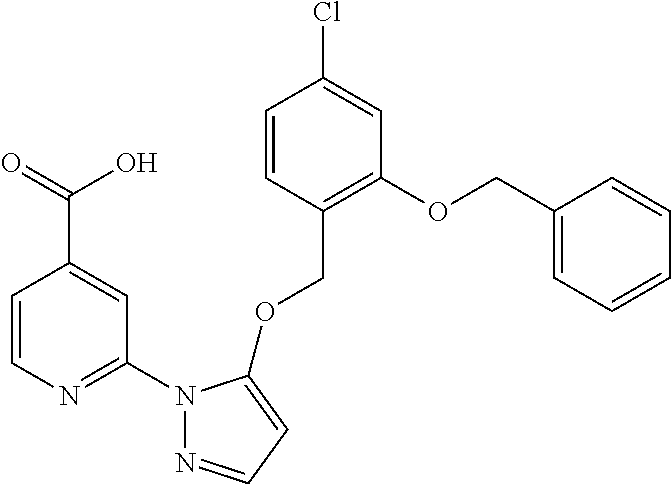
C1=CC(COC2=CC=NN2C2=NC=CC(C(=O)O)=C2)=C(OCC2=CC=CC=C2)C=C1Cl
